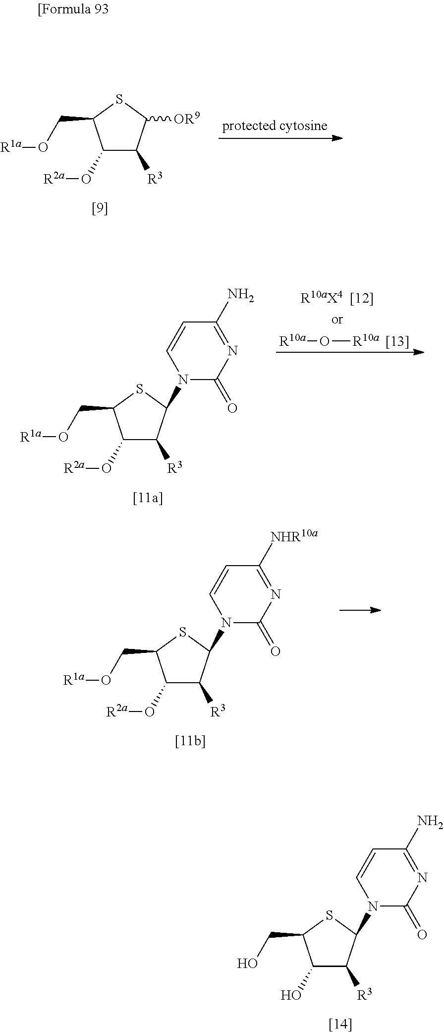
C1(O[R2a])C([R3])C([OR9])SC1CO[R1a].C1(O[R2a])C([R3])C(N2C(=O)N=C(N)C=C2)SC1CO[R1a].[R10a]O[R10a].[[13]].C1(O[R2a])C([R3])C(N2C(=O)N=C([NHR10a])C=C2)SC1CO[R1a].C1(O)C([R3])C(N2C(=O)N=C(N)C=C2)SC1CO
